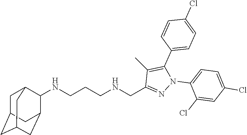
N1=C(CNCCCNC2C3CC4CC(CC2C4)C3)C(C)=C(C2=CC=C(Cl)C=C2)N1C1=CC=C(Cl)C=C1Cl
